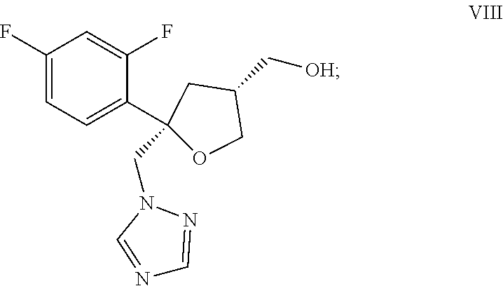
C1(F)=CC=C(C2(CN3C=NC=N3)CC(C[OH])CO2)C(F)=C1
